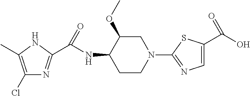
C1(Cl)=C(C)NC(C(NC2C(OC)CN(C3=NC=C(C(O)=O)S3)CC2)=O)=N1
